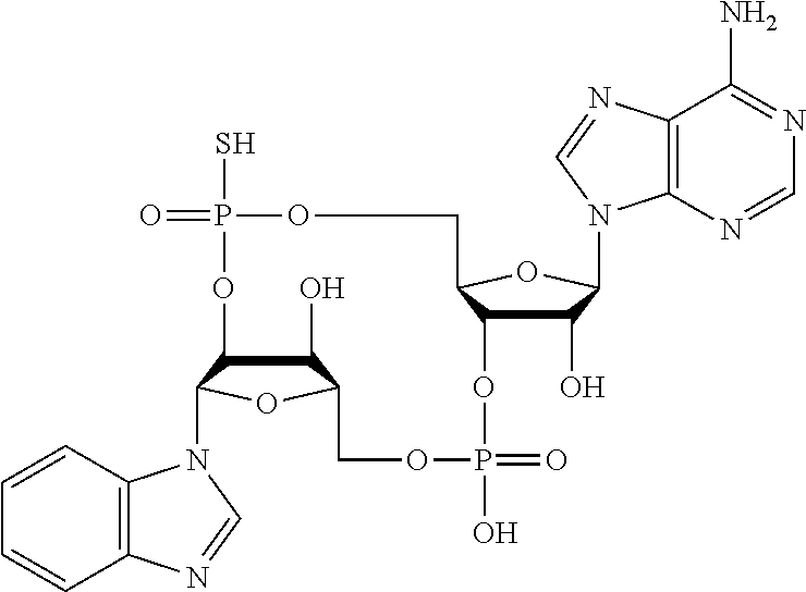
C1(O)C2C(N3C4=C(C=CC=C4)N=C3)OC1COP(O)(=O)OC1C(O)C(N3C4=C(C(N)=NC=N4)N=C3)OC1COP(S)(=O)O2
